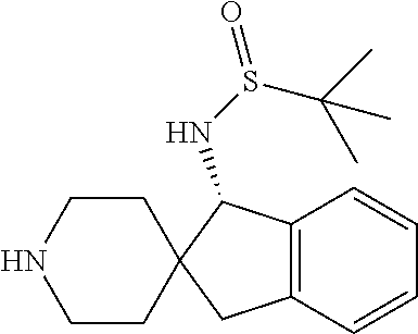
C1C2(CCNC1)CC1=C(C2NS(=O)C(C)(C)C)C=CC=C1
